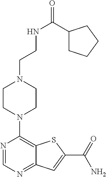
N1=CN=C2C(=C1N1CCN(CCNC(=O)C3CCCC3)CC1)SC(C(=O)N)=C2
